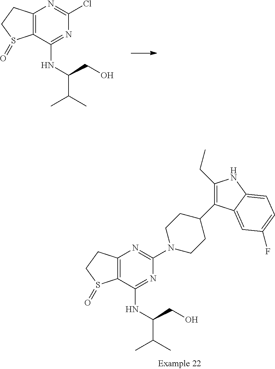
C12=C(C(NC(C(C)C)CO)=NC(Cl)=N1)S(=O)CC2.C12=C(C(NC(C(C)C)CO)=NC(N3CCC(C4=C(CC)NC5=CC=C(F)C=C45)CC3)=N1)S(=O)CC2
